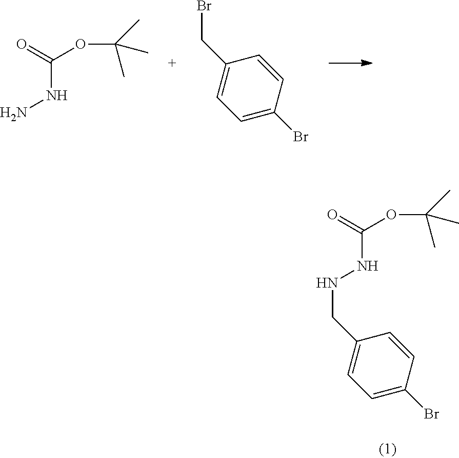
O=C(OC(C)(C)C)NN.C1=C(Br)C=CC(CBr)=C1.C1=C(Br)C=CC(CNNC(=O)OC(C)(C)C)=C1
